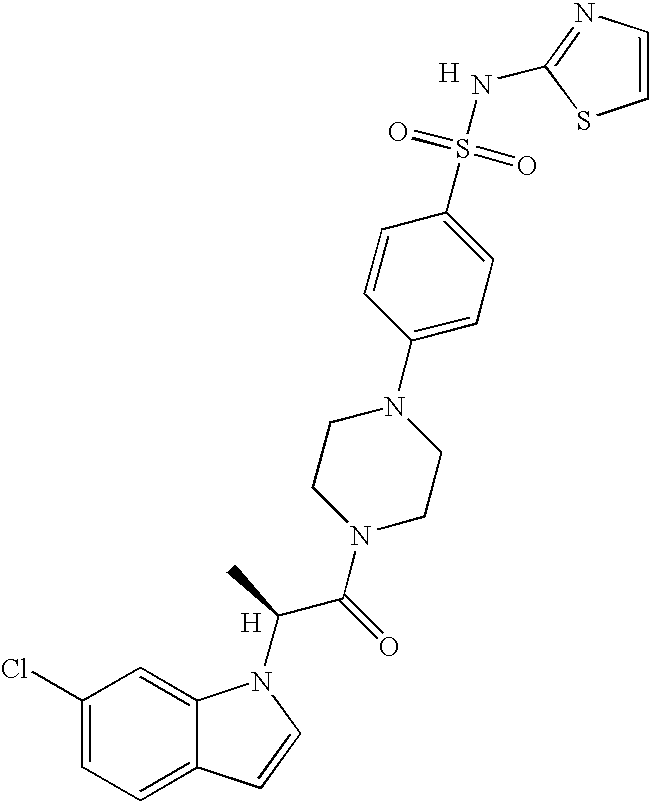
C1(Cl)=CC=C2C(=C1)N(C(C(N1CCN(C3=CC=C(S(=O)(=O)NC4=NC=CS4)C=C3)CC1)=O)C)C=C2.[H].[H]
